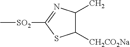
C1([CH2CO2Na])C(C)N=C([SO2]C)S1
